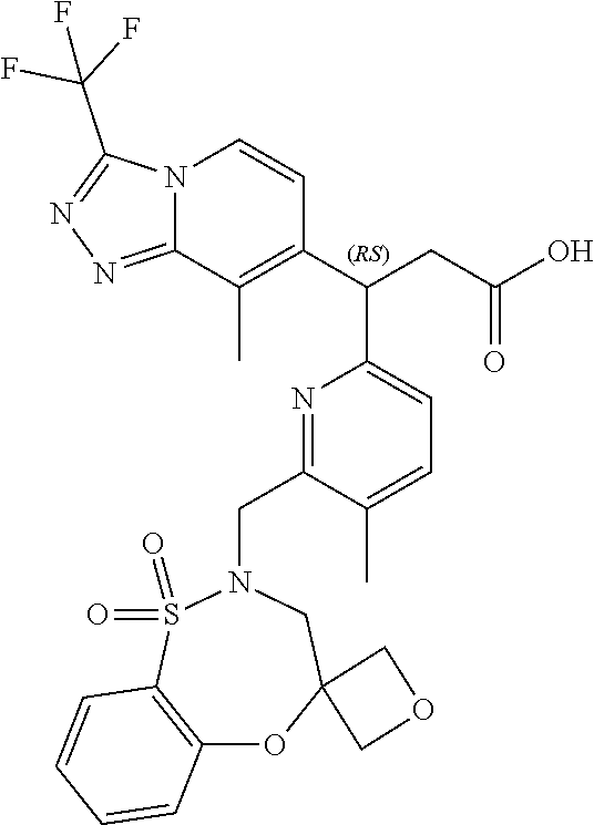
C12=C(S(=O)(=O)N(CC3=NC(C(CC(O)=O)C4=C(C)C5=NN=C(C(F)(F)F)N5C=C4)=CC=C3C)CC3(O1)COC3)C=CC=C2
